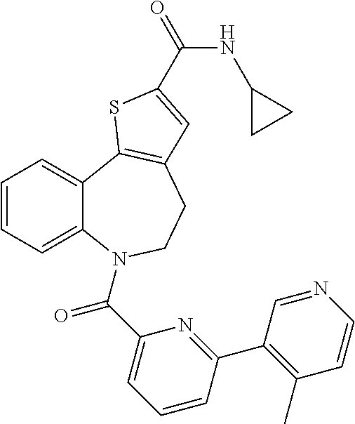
C1=CC=C2C(=C1)C1=C(CCN2C(C2=CC=CC(C3=C(C)C=CN=C3)=N2)=O)C=C(C(=O)NC2CC2)S1
